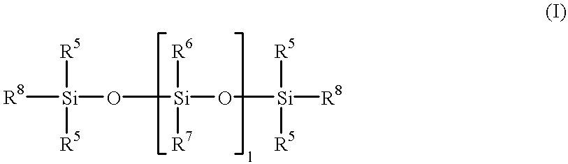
[R8][Si]([R5])([R5])O[Si]([R6])([R7])O[Si]([R8])([R5])[R5]
